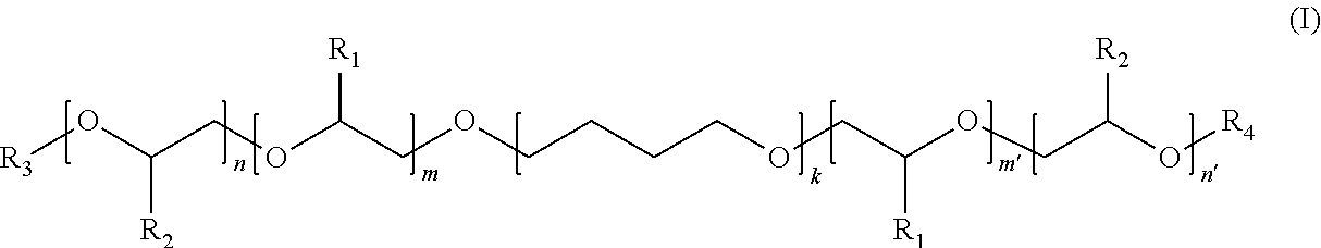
[R3]OC(COC(COCCCCOCC(OCC(O[R4])[R2])[R1])[R1])[R2]
